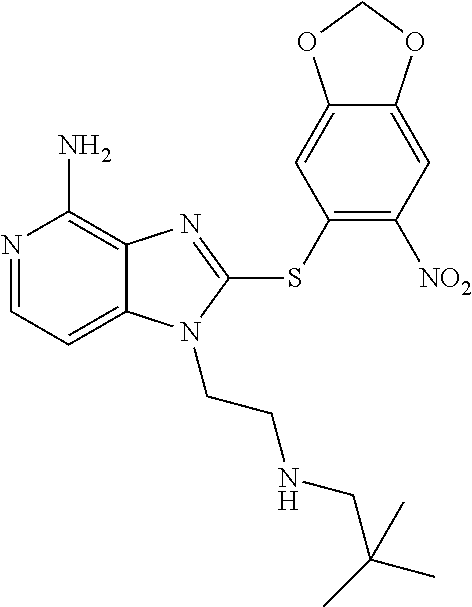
N1=CC=C2C(=C1N)N=C(SC1=C([NO2])C=C3C(=C1)OCO3)N2CCNCC(C)(C)C
